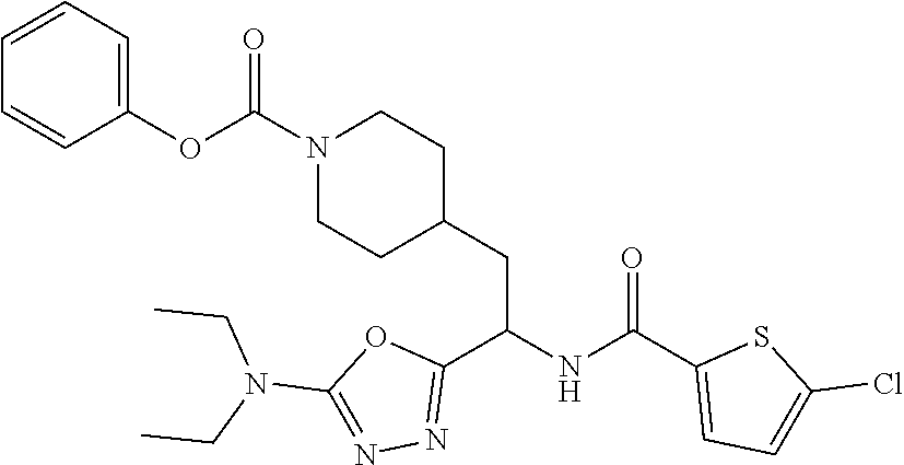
O(C(N1CCC(CC(NC(C2=CC=C(Cl)S2)=O)C2=NN=C(N(CC)CC)O2)CC1)=O)C1=CC=CC=C1
